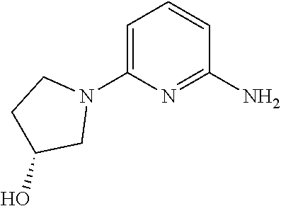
C1=C(N2CCC(O)C2)N=C(N)C=C1
